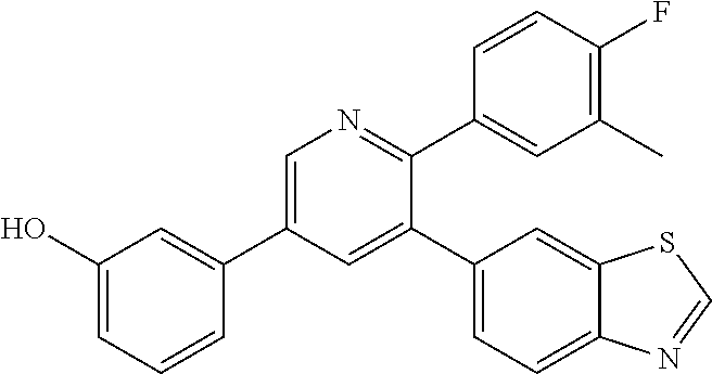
C1(C2=CN=C(C3=CC(C)=C(F)C=C3)C(C3=CC=C4C(=C3)SC=N4)=C2)=CC(O)=CC=C1
